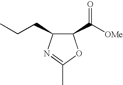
C1(C([OMe])=O)C(CCC)N=C(C)O1
